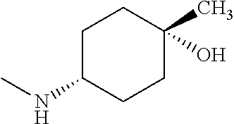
C1C(NC)CCC(O)(C)C1
